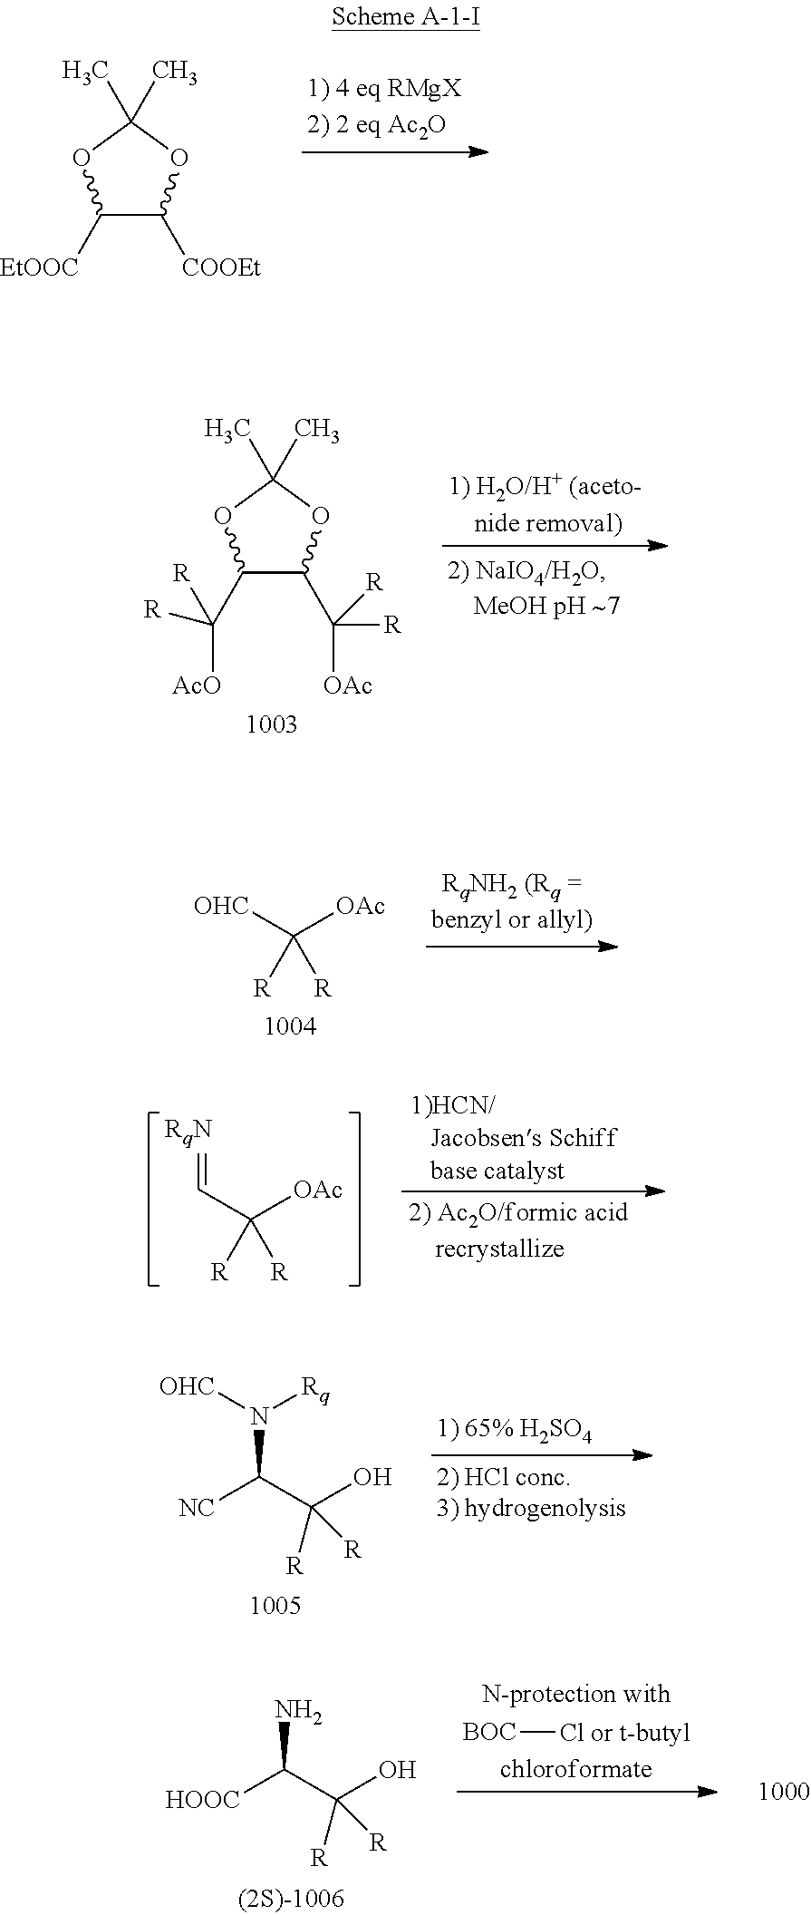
C1([EtOOC])C([COOEt])OC(C)(C)O1.C1(C([AcO])([R])[R])C(C([OAc])([R])[R])OC(C)(C)O1.[OHC]C([OAc])([R])[R].C(C([OAc])([R])[R])=[RqN].[OHC]N([Rq])C([NC])C(O)([R])[R].[BOC][Cl or t-butyl].NC([HOOC])C(O)([R])[R]
